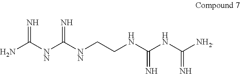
NC([NN]C([NN]CCNC(NC([NH2])=N)=N)=N)=N
